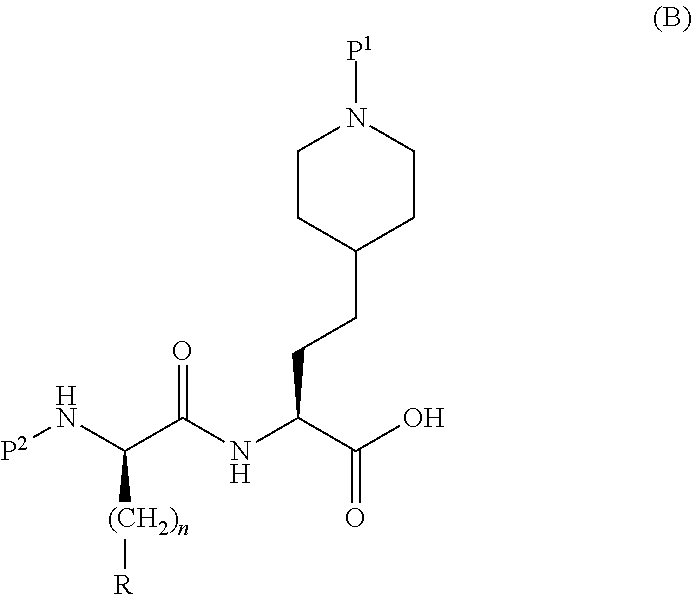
[P2]NC(C(NC(C(O)=O)CCC1CCN([P1])CC1)=O)[(CH2)n][R]
